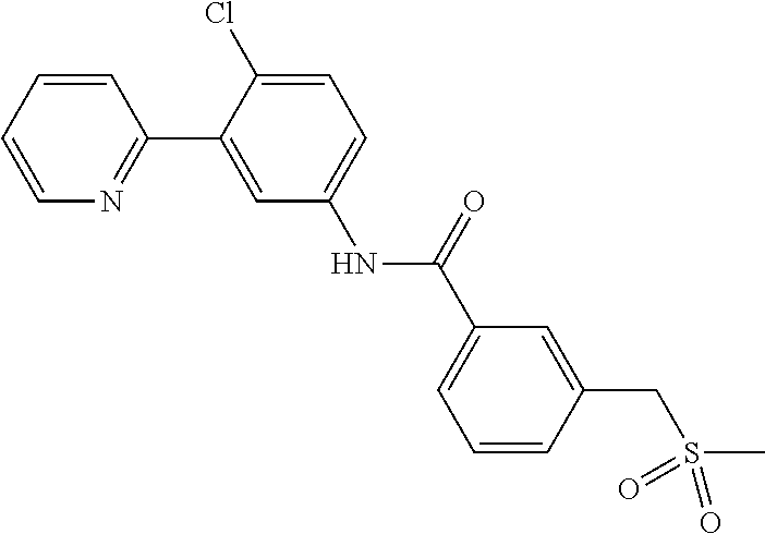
C1=CC=CN=C1C1=CC(NC(C2=CC=CC(CS(C)(=O)=O)=C2)=O)=CC=C1Cl
